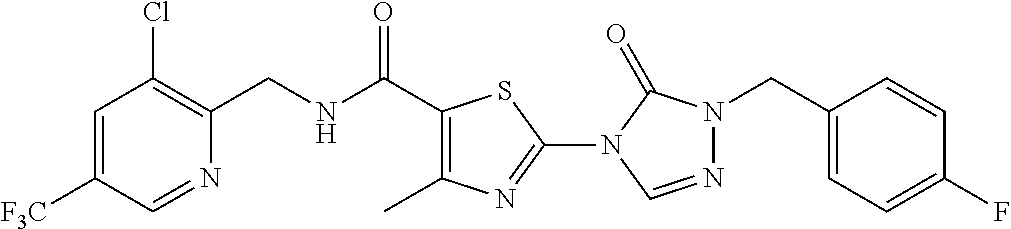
C1(CNC(C2=C(C)N=C(N3C(=O)N(CC4=CC=C(F)C=C4)N=C3)S2)=O)=C(Cl)C=C([F3C])C=N1
